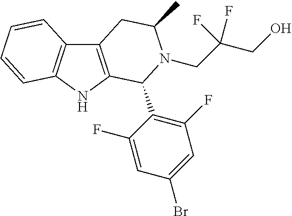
C12=C(NC3=C1C=CC=C3)C(C1=C(F)C=C(Br)C=C1F)N(CC(CO)(F)F)C(C)C2
